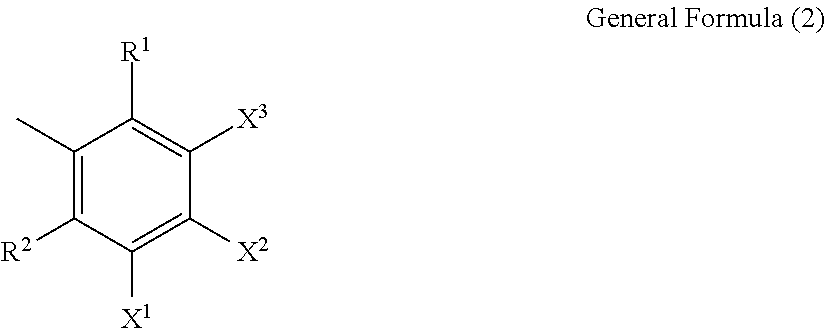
C1(C)=C([R2])C([X1])=C([X2])C([X3])=C1[R1]
